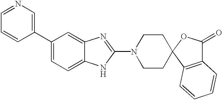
C1(C2=CN=CC=C2)=CC=C2C(=C1)N=C(N1CCC3(CC1)C1=C(C(=O)O3)C=CC=C1)N2
